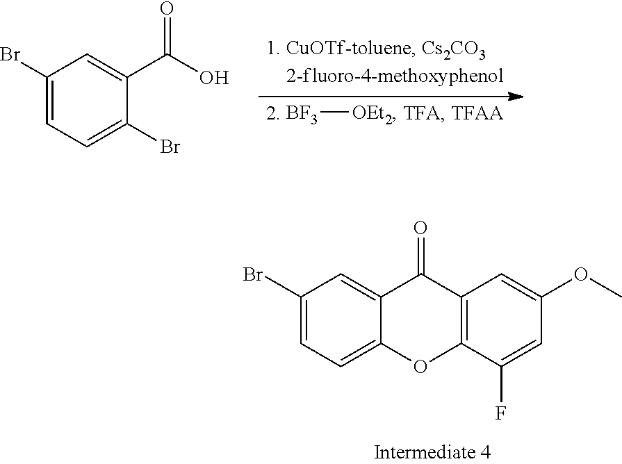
C1(Br)=CC=C2C(=C1)C(=O)C1=C(O2)C(F)=CC(OC)=C1.BrC1=CC=C(Br)C(C(O)=O)=C1.[BF3][OEt2]
